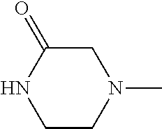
C1CN(C)CC(=O)N1
